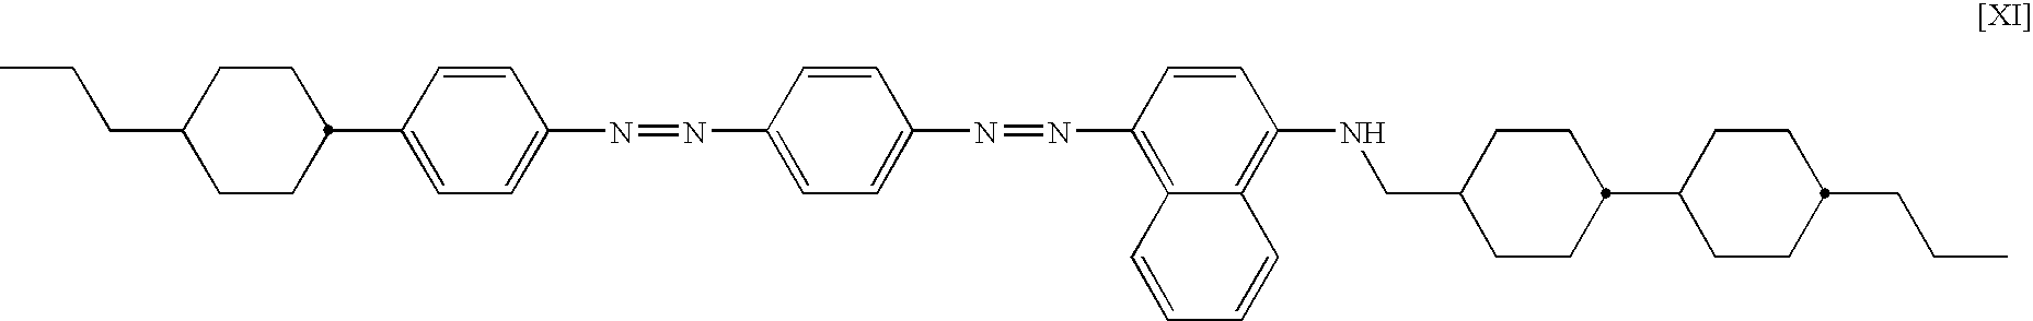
CCCC1CCC(C2=CC=C(N=NC3=CC=C(N=NC4=C5C(=C(NCC6CCC(C7CCC(CCC)CC7)CC6)C=C4)C=CC=C5)C=C3)C=C2)CC1
